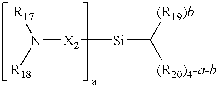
N([X2][Si]C([(R19)b])[(R20)4-a-b])([R17])[R18]
